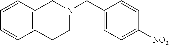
C12=C(CN(CC3=CC=C([NO2])C=C3)CC1)C=CC=C2
